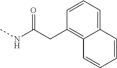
C12=CC=CC(CC(NC)=O)=C1C=CC=C2
